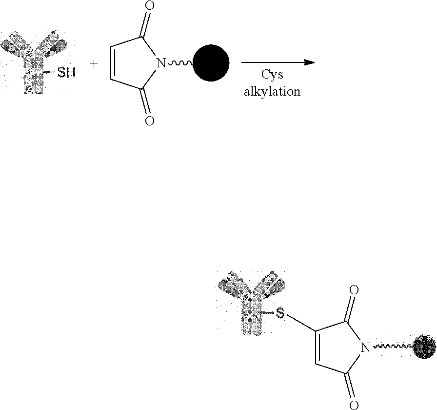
C1=CC(=O)N(C)C1=O.C1(C)=CC(=O)NC1=O
